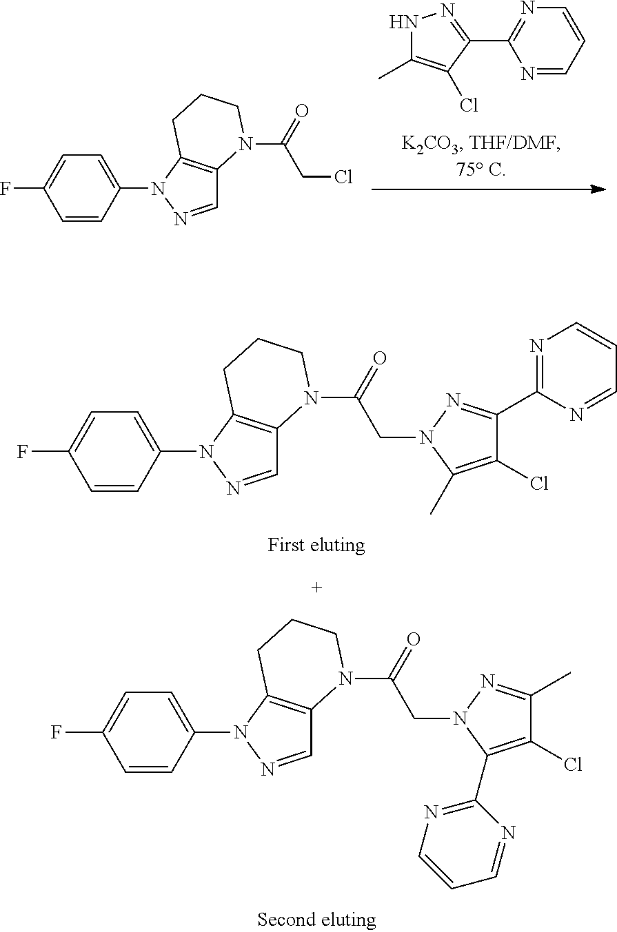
C1=NN(C2=CC=C(F)C=C2)C2=C1N(C(=O)CN1C(C)=C(Cl)C(C3=NC=CC=N3)=N1)CCC2.C1=NN(C2=CC=C(F)C=C2)C2=C1N(C(=O)CN1C(C3=NC=CC=N3)=C(Cl)C(C)=N1)CCC2.N1C(C)=C(Cl)C(C2=NC=CC=N2)=N1.C1=NN(C2=CC=C(F)C=C2)C2=C1N(C(=O)CCl)CCC2
